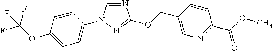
C1=C(OC(F)(F)F)C=CC(N2C=NC(OCC3=CN=C(C(=O)OC)C=C3)=N2)=C1
